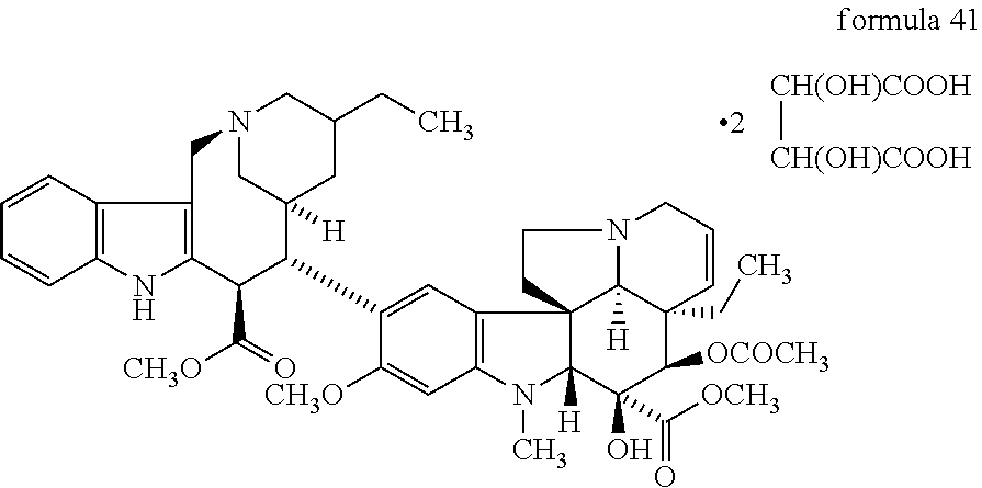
C12=C(NC3=C1CN1CC([H])(CC(CC)C1)C(C1=CC4=C(C=C1[CH3O])N(C)C1([H])C45CCN4C5([H])C(CC)(C([OCOCH3])C1(O)C([OCH3])=O)C=CC4)C3C([CH3O])=O)C=CC=C2.[CH(OH)COOH][CH(OH)COOH]
